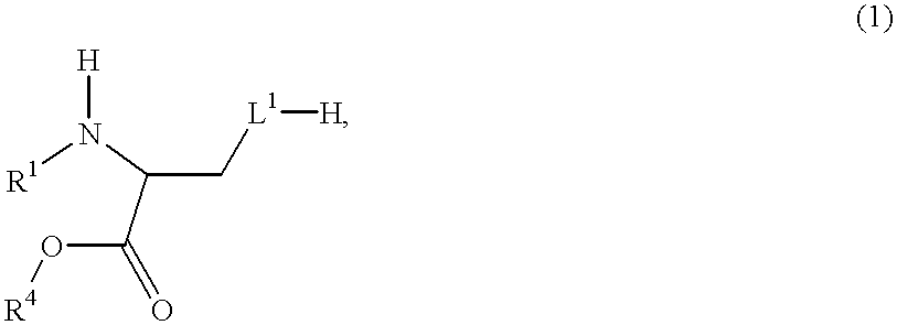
[R1]N(C(C(O[R4])=O)C[L1][H])[H]
